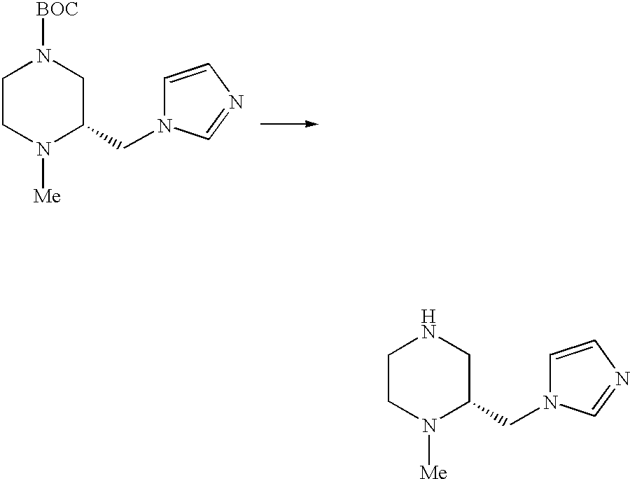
C1CN([Me])C(CN2C=CN=C2)CN1[BOC].C1CN([Me])C(CN2C=CN=C2)CN1
